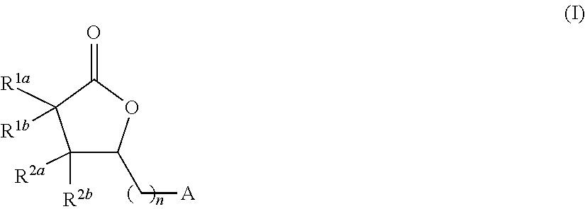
C1([R2b])([R2a])C(C[A])OC(=O)C1([R1a])[R1b]
